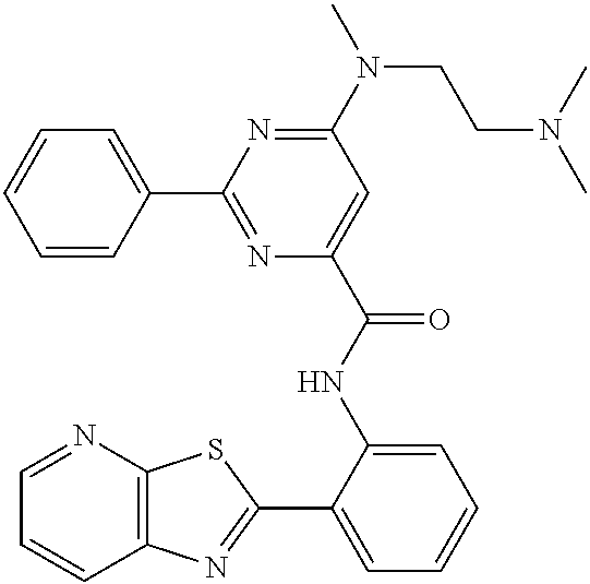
C1=NC2=C(C=C1)N=C(C1=CC=CC=C1NC(=O)C1=CC(N(CCN(C)C)C)=NC(C3=CC=CC=C3)=N1)S2
